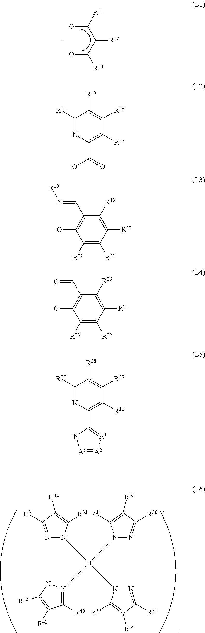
N1=C([R31])C([R32])=C([R33])N1B(N1N=C([R36])C([R35])=C1[R34])(N1N=C([R37])C([R38])=C1[R39])N1=C([R40])C([R41])=C([R42])N1.OC(C(C(O)[R11])[R12])[R13].C1([R14])=NC(C([-O])=O)=C([R17])C([R16])=C1[R15].C1([R22])=C([R21])C([R20])=C([R19])C(C=N[R18])=C1[-O].C1([R26])=C([R25])C([R24])=C([R23])C(C=O)=C1[-O].C1([R27])=NC(C2=[A1][A2]=[A3][-N]2)=C([R30])C([R29])=C1[R28]
